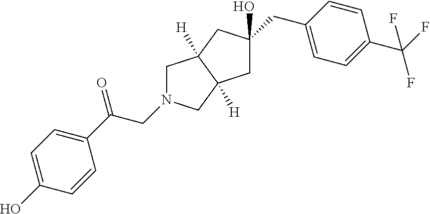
C(C(C1=CC=C(O)C=C1)=O)N1CC2([H])C([H])(C1)CC(CC1=CC=C(C(F)(F)F)C=C1)(O)C2
